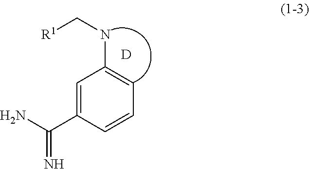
C1=C(C(N)=N)C=CC=C1NC[R1].[D]
